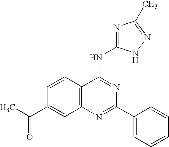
C12=C(N=C(C3=CC=CC=C3)N=C1NC1=NC(C)=NN1)C=C(C(=O)C)C=C2
